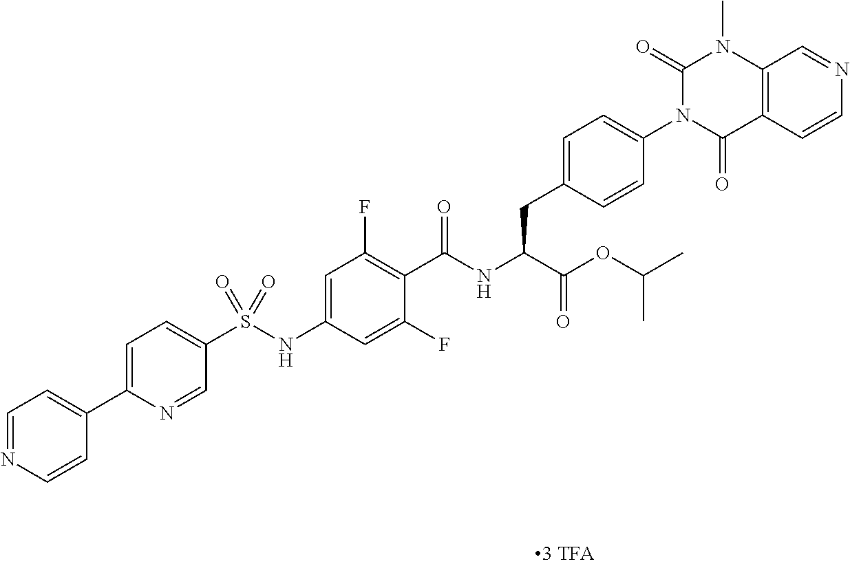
C12=C(C(=O)N(C3=CC=C(CC(C(=O)OC(C)C)NC(=O)C4=C(F)C=C(NS(C5=CC=C(C6=CC=NC=C6)N=C5)(=O)=O)C=C4F)C=C3)C(=O)N1C)C=CN=C2
